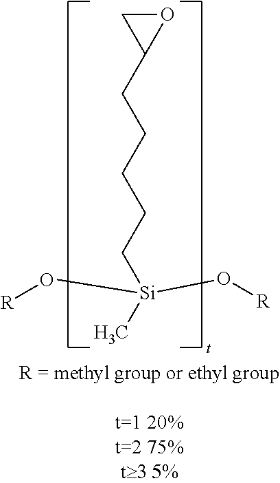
O1CC1CCCCC[Si](C)(O[R])O[R]
